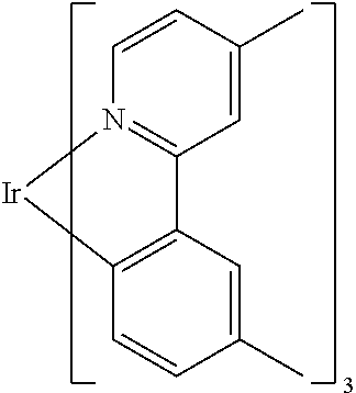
C1=C(C)C=CN2=C1C1=C(C=CC(C)=C1)[Ir]2
